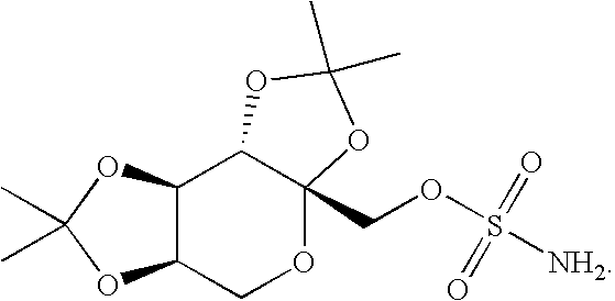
C12C(COC3(COS(=O)(=O)[NH2])C1OC(C)(C)O3)OC(C)(C)O2
